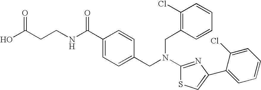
C(CCNC(C1=CC=C(CN(CC2=C(Cl)C=CC=C2)C2=NC(C3=CC=CC=C3Cl)=CS2)C=C1)=O)(O)=O
